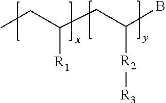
CCC(CC(B)[R2][R3])[R1]
